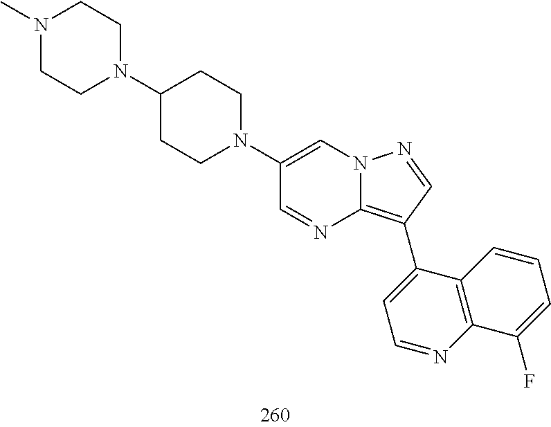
C1(C2=C3N=CC(N4CCC(N5CCN(C)CC5)CC4)=CN3N=C2)=CC=NC2=C1C=CC=C2F
